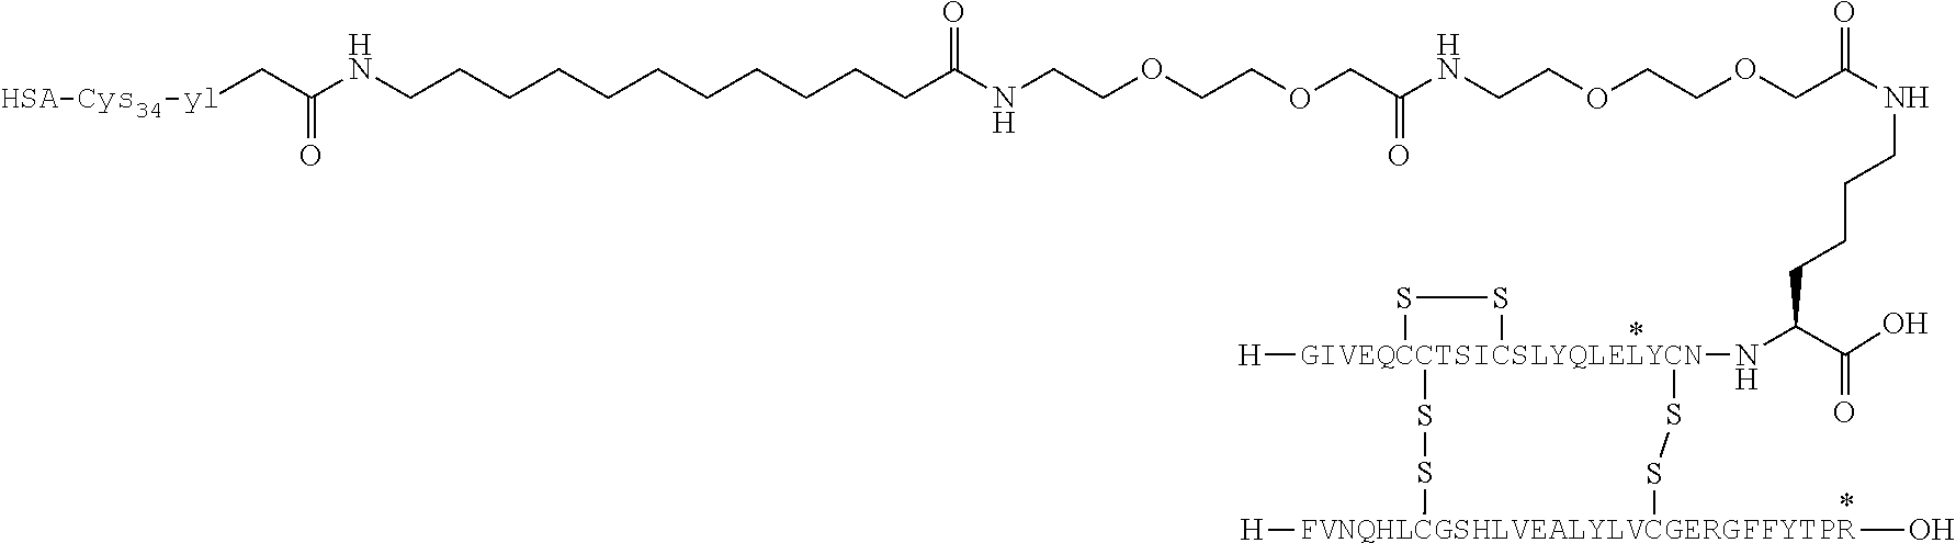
O(CC(NCCOCCOCC(NCCCCC(N[GIVEQCCTSICSLYQLELYCN]12([H])(SS[FVNQHLCGSHLVEALYLVCGERGFFYTPR]([H])(O)SS1)SS2)C(O)=O)=O)=O)CCOCCNC(CCCCCCCCCCCNC(=O)C[HSA-Cys34-yl])=O
